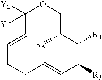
C1=CC([Y2])([Y1])OCC([R5])C([R4])C([R3])C=CCC1
